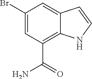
C1(Br)=CC(C(=O)N)=C2C(=C1)C=CN2
